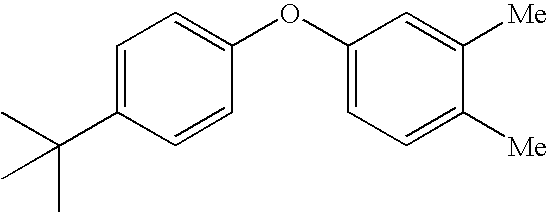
C1=C(C(C)(C)C)C=CC(OC2=CC=C([Me])C([Me])=C2)=C1
